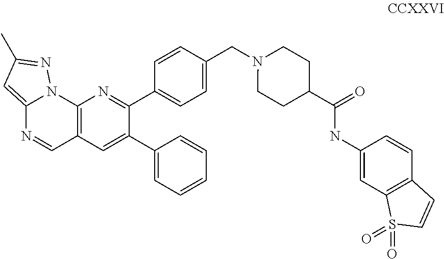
C12=C(C=C(C3=CC=CC=C3)C(C3=CC=C(CN4CCC(C(=O)NC5=CC6=C(C=C5)C=CS6(=O)=O)CC4)C=C3)=N1)C=NC1=CC(C)=NN21
